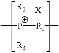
C[P+]([R1]C)([R2])[R3].[X-]
